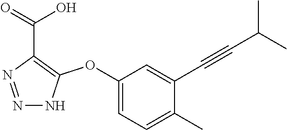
C1(OC2=C(C(=O)O)N=NN2)=CC=C(C)C(C#CC(C)C)=C1
